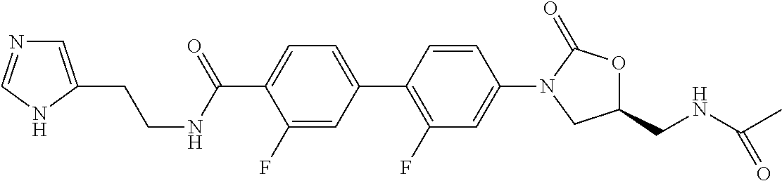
C1(F)=CC(C2=C(F)C=C(N3CC(CNC(C)=O)OC3=O)C=C2)=CC=C1C(NCCC1=CN=CN1)=O
